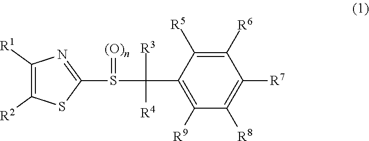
C1([R1])=C([R2])SC(S(C([R3])([R4])C2=C([R9])C([R8])=C([R7])C([R6])=C2[R5])=[(O)n])=N1
